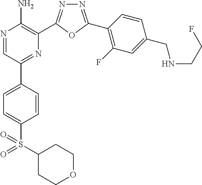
N1=C(C2=C(F)C=C(CNCCF)C=C2)OC(C2=C(N)N=CC(C3=CC=C(S(=O)(=O)C4CCOCC4)C=C3)=N2)=N1
